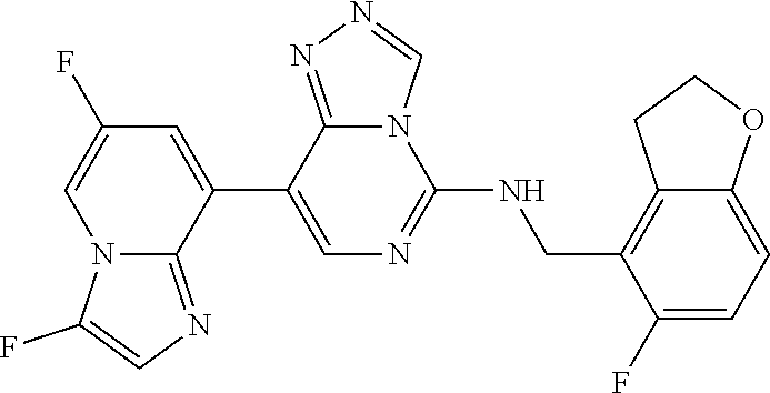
C1(C2=CC(F)=CN3C2=NC=C3F)=CN=C(NCC2=C3C(=CC=C2F)OCC3)N2C1=NN=C2
